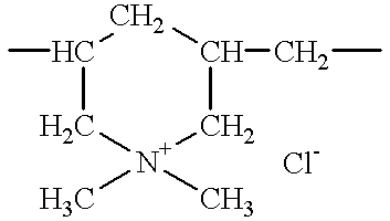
C1(C)C[N+](C)(C)CC(CC)C1
